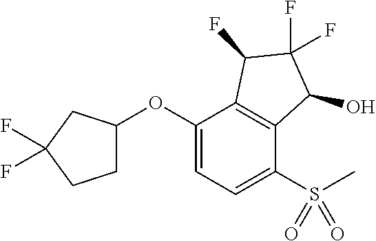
C1(OC2CCC(F)(F)C2)=CC=C(S(C)(=O)=O)C2=C1C(F)C(F)(F)C2O
